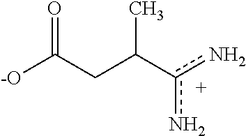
[-O]C(CC(c(n)n)C)=O
